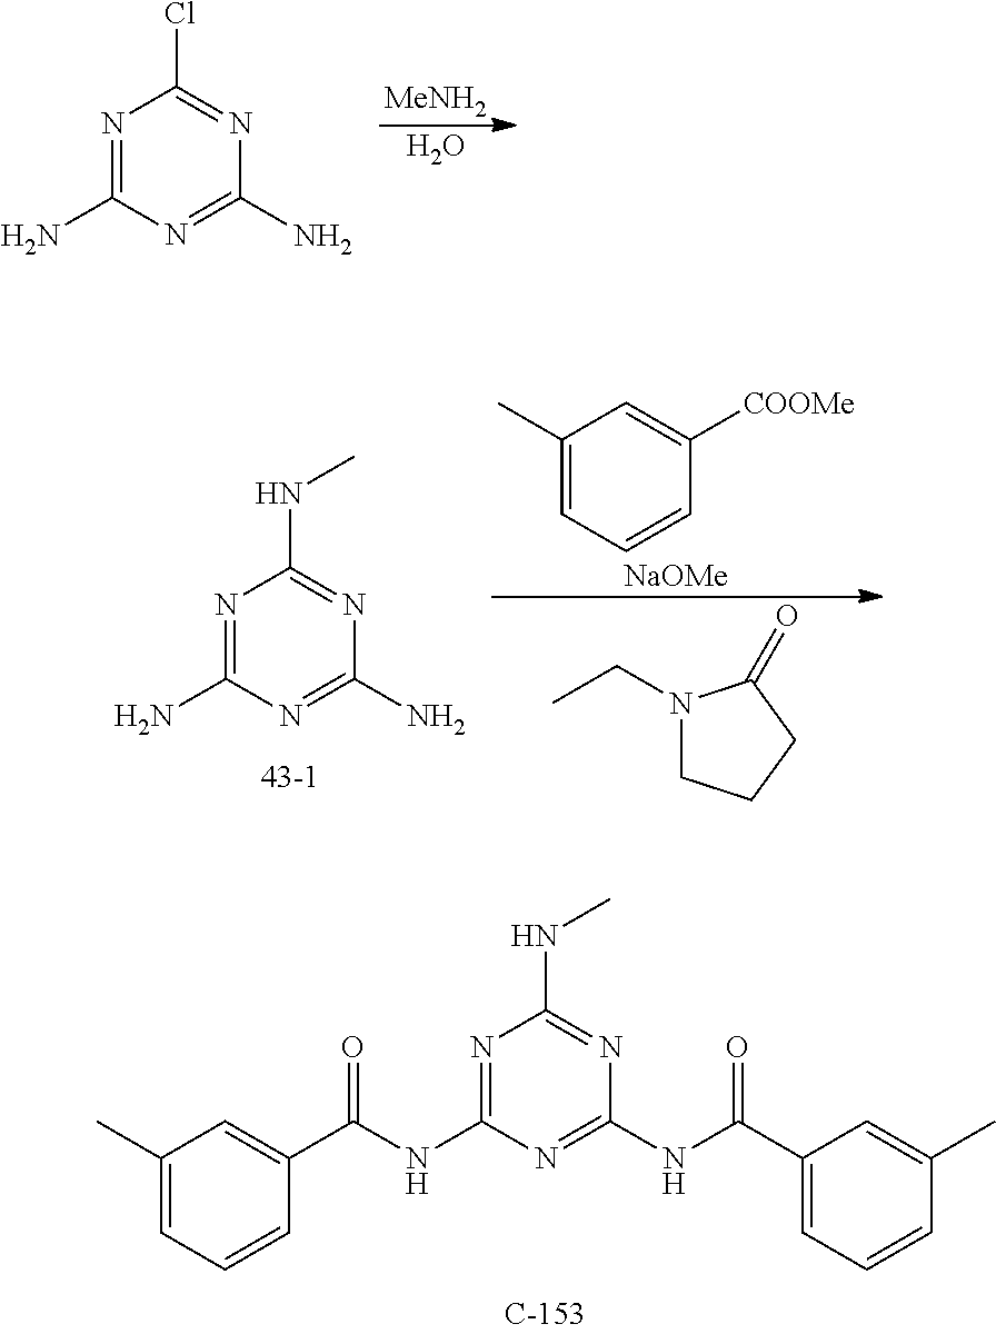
N1=C(NC(C2=CC(C)=CC=C2)=O)N=C(NC(C2=CC=CC(C)=C2)=O)N=C1NC.[MeNH2].O.N1=C(N)N=C(N)N=C1Cl.N1(CC)CCCC1=O.C1(C)=CC=CC([COOMe])=C1.[NaOMe].N1=C(N)N=C(N)N=C1NC
